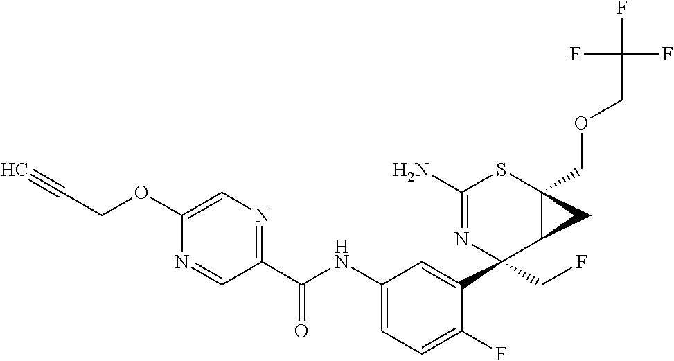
C1(N)=NC(C2=CC(NC(C3=NC=C(OCC#C)N=C3)=O)=CC=C2F)(CF)C2C(COCC(F)(F)F)(S1)C2
